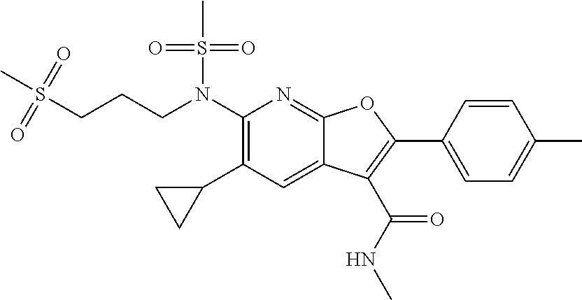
N(C1=C(C2CC2)C=C2C(=N1)OC(C1=CC=C(C)C=C1)=C2C(NC)=O)(S(C)(=O)=O)CCCS(C)(=O)=O
